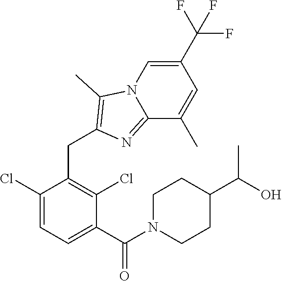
C1(Cl)=CC=C(C(N2CCC(C(O)C)CC2)=O)C(Cl)=C1CC1=C(C)N2C=C(C(F)(F)F)C=C(C)C2=N1
